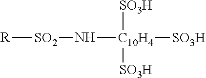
[R][SO2]N[C10H4]([SO3H])([SO3H])[SO3H]
